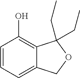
C1=CC=C2C(=C1O)C(CC)(CC)OC2
